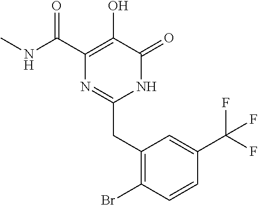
N(C(C1=C(O)C(=O)NC(CC2=C(Br)C=CC(C(F)(F)F)=C2)=N1)=O)C
